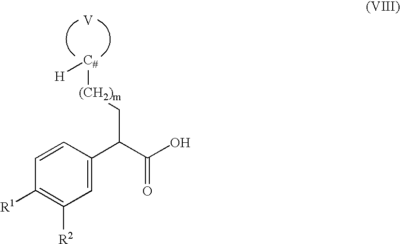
OC(C(C1=CC([R2])=C([R1])C=C1)C[(CH2)m][C#][H])=O.[V]
